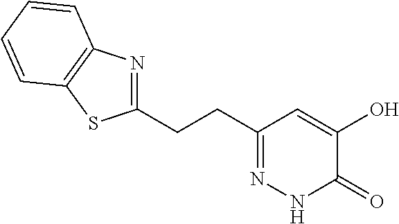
C1(CCC2=NNC(=O)C(O)=C2)=NC2=C(S1)C=CC=C2
